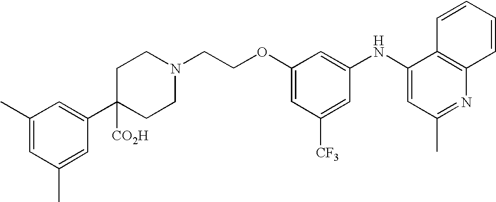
N1(CCOC2=CC([CF3])=CC(NC3=CC(C)=NC4=C3C=CC=C4)=C2)CCC(C2=CC(C)=CC(C)=C2)([CO2H])CC1
